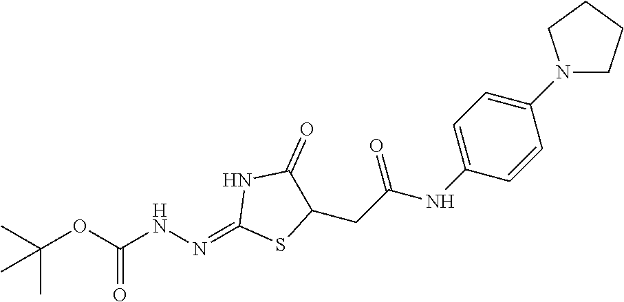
N(N=C1SC(CC(NC2=CC=C(N3CCCC3)C=C2)=O)C(=O)N1)C(OC(C)(C)C)=O
